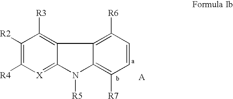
C1([R2])=C([R4])[X]=C2C(=C1[R3])C1=C([R6])C=CC([R7])=C1N2[R5]
